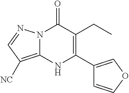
C1(CC)=C(C2=COC=C2)NC2=C([NC])C=NN2C1=O
